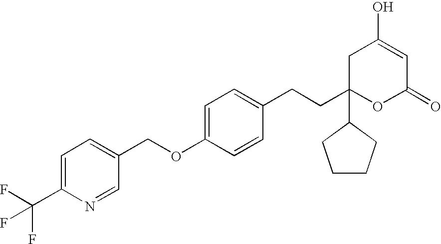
C(OC1=CC=C(CCC2(C3CCCC3)OC(=O)C=C(O)C2)C=C1)C1=CC=C(C(F)(F)F)N=C1
